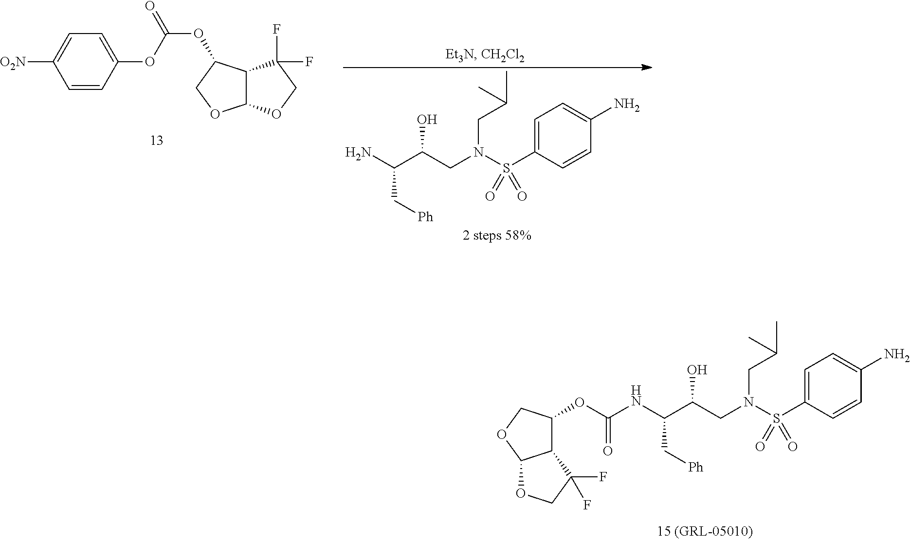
N(C(C(CN(S(C1=CC=C(N)C=C1)(=O)=O)CC(C)C)O)C[Ph])C(OC1C2C(OC1)OCC2(F)F)=O.C1=C(S(N(CC(C)C)CC(C(N)C[Ph])O)(=O)=O)C=CC(N)=C1.C1=C([O2N])C=CC(OC(OC2C3C(OC2)OCC3(F)F)=O)=C1
